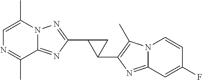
C12=NC(C3C(C4=C(C)N5C(=N4)C=C(F)C=C5)C3)=NN1C(C)=CN=C2C
